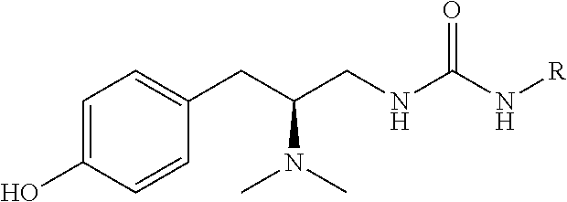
C1=C(O)C=CC(CC(CNC(N[R])=O)N(C)C)=C1
